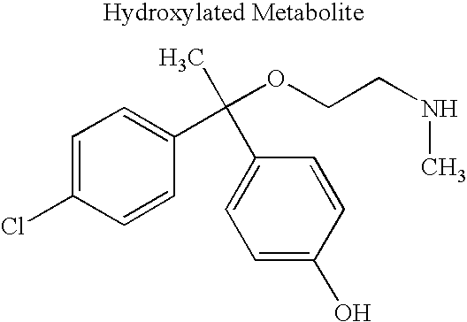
C1=C(Cl)C=CC(C(OCCNC)(C2=CC=C(O)C=C2)C)=C1
